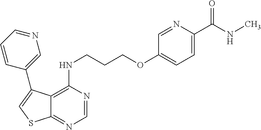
C1=NC(NCCCOC2=CC=C(C(NC)=O)N=C2)=C2C(=N1)SC=C2C1=CN=CC=C1
